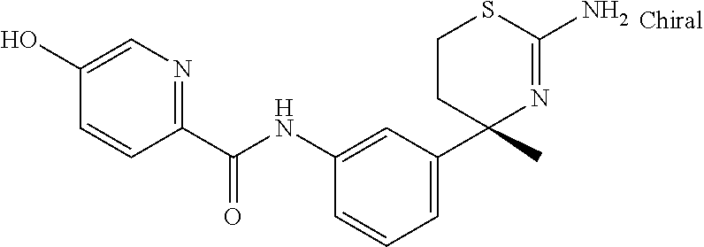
C1(NC(C2=NC=C(O)C=C2)=O)=CC(C2(C)N=C(N)SCC2)=CC=C1
